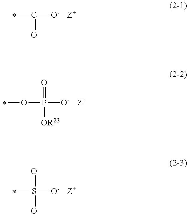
S(=O)([O-])(C)=O.[Z+].P([OR23])([O-])(OC)=O.[Z+].C(=O)([O-])C.[Z+]
